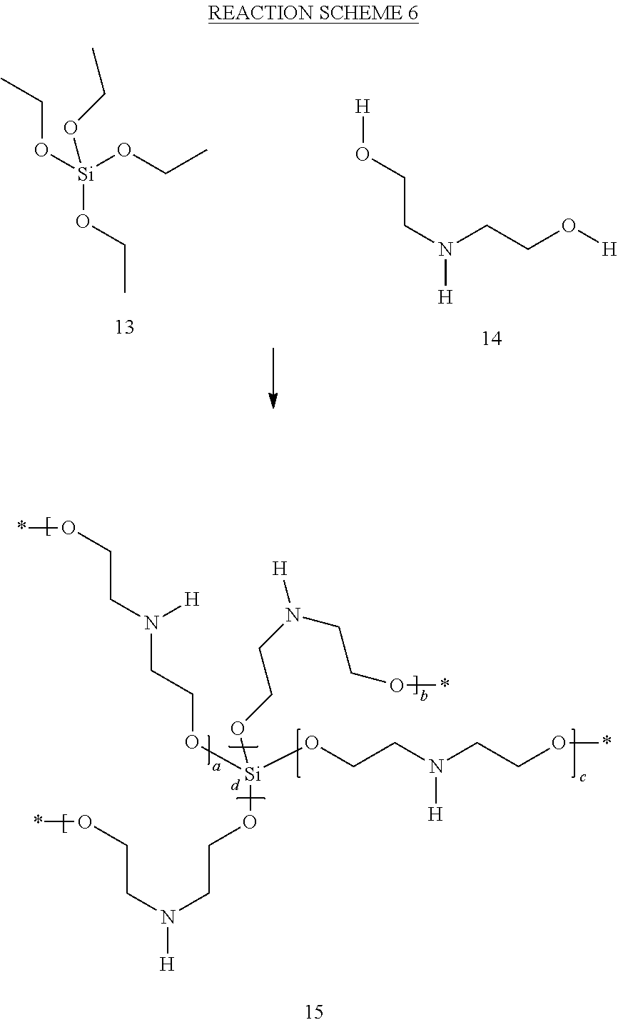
CCO[Si](OCC)(OCC)OCC.[H]OCCN([H])CCO[H].O(CCN(CCO[Si](OCCN([H])CCO*)(OCCN(CCO*)[H])OCCN([H])CCO*)[H])*
